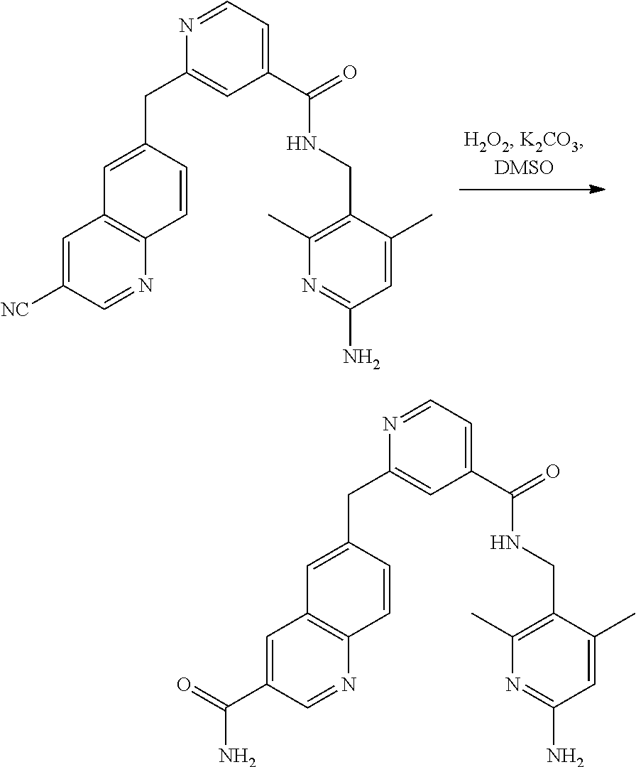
C1=NC(CC2=CC3=C(N=CC([NC])=C3)C=C2)=CC(C(NCC2=C(C)N=C(N)C=C2C)=O)=C1.C1=NC(CC2=CC3=C(N=CC(C(N)=O)=C3)C=C2)=CC(C(NCC2=C(C)N=C(N)C=C2C)=O)=C1
